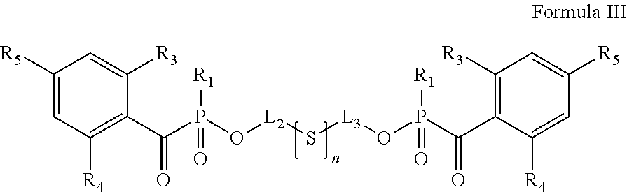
C1([R5])=CC([R4])=C(C(P([R1])(O[L2]S[L3]OP(C(C2=C([R3])C=C([R5])C=C2[R4])=O)([R1])=O)=O)=O)C([R3])=C1
